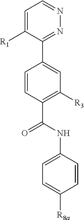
C1=C([R1])C(C2=CC([R3])=C(C(NC3=CC=C([R8a])C=C3)=O)C=C2)=NN=C1
